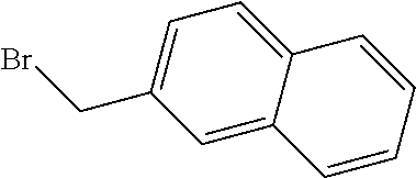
C1=C(CBr)C=C2C(=C1)C=CC=C2
